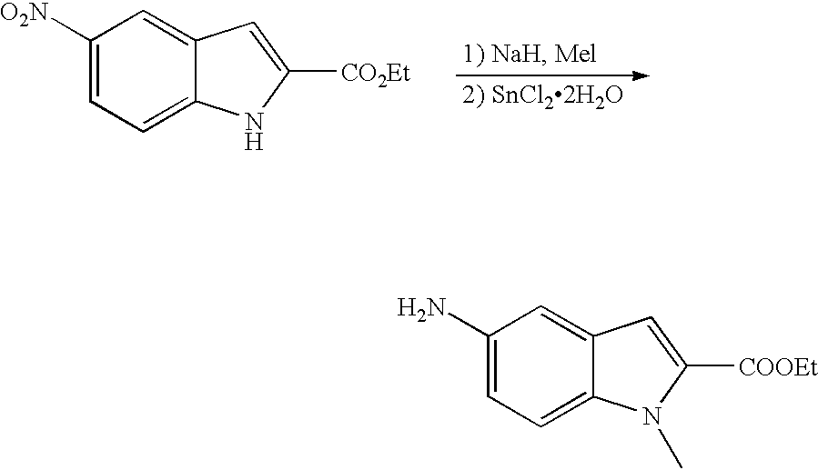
C1([O2N])=CC=C2C(=C1)C=C([CO2Et])N2.C1(N)=CC=C2C(=C1)C=C([COOEt])N2C
